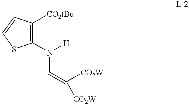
C1(N(C=C([CO2W])[CO2W])[H])=C([CO2tBu])C=CS1
